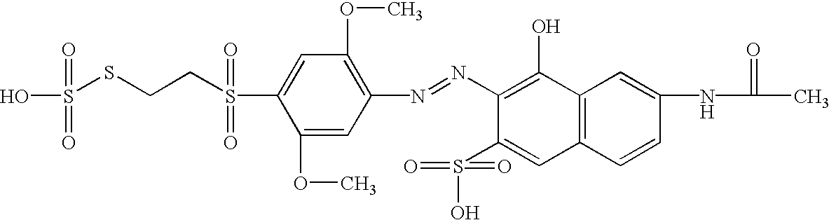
C1(N=NC2=C(OC)C=C(S(=O)(=O)CCSS(O)(=O)=O)C(OC)=C2)=C(O)C2=C(C=C1S(O)(=O)=O)C=CC(NC(C)=O)=C2
